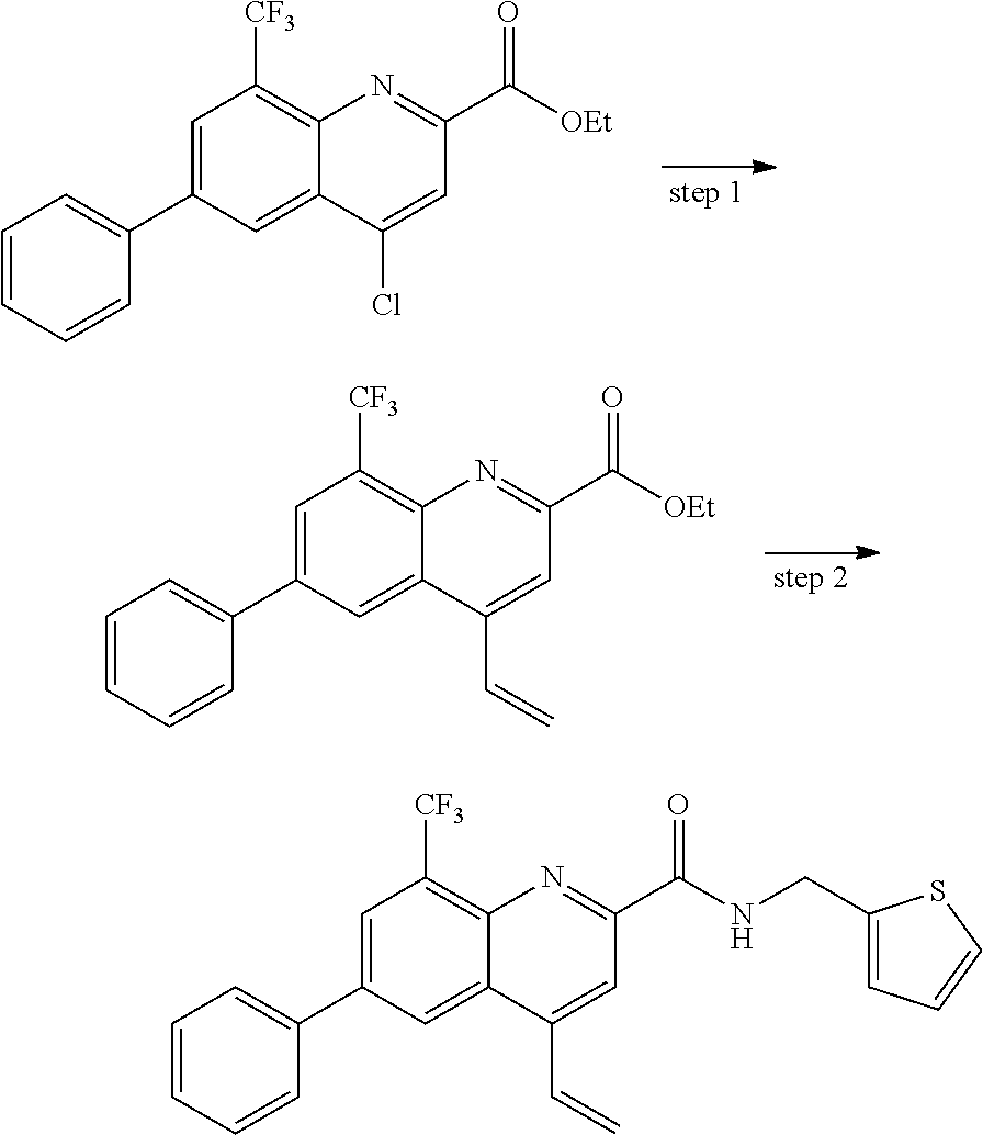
C1=C(C2=CC=CC=C2)C=C2C(=C1[CF3])N=C(C(NCC1=CC=CS1)=O)C=C2C=C.C1=C(C2=CC=CC=C2)C=C2C(=C1[CF3])N=C(C([OEt])=O)C=C2Cl.C1=C(C2=CC=CC=C2)C=C2C(=C1[CF3])N=C(C([OEt])=O)C=C2C=C
